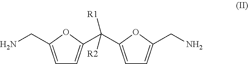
C1=C(CN)OC(C(C2=CC=C(CN)O2)([R2])[R1])=C1
